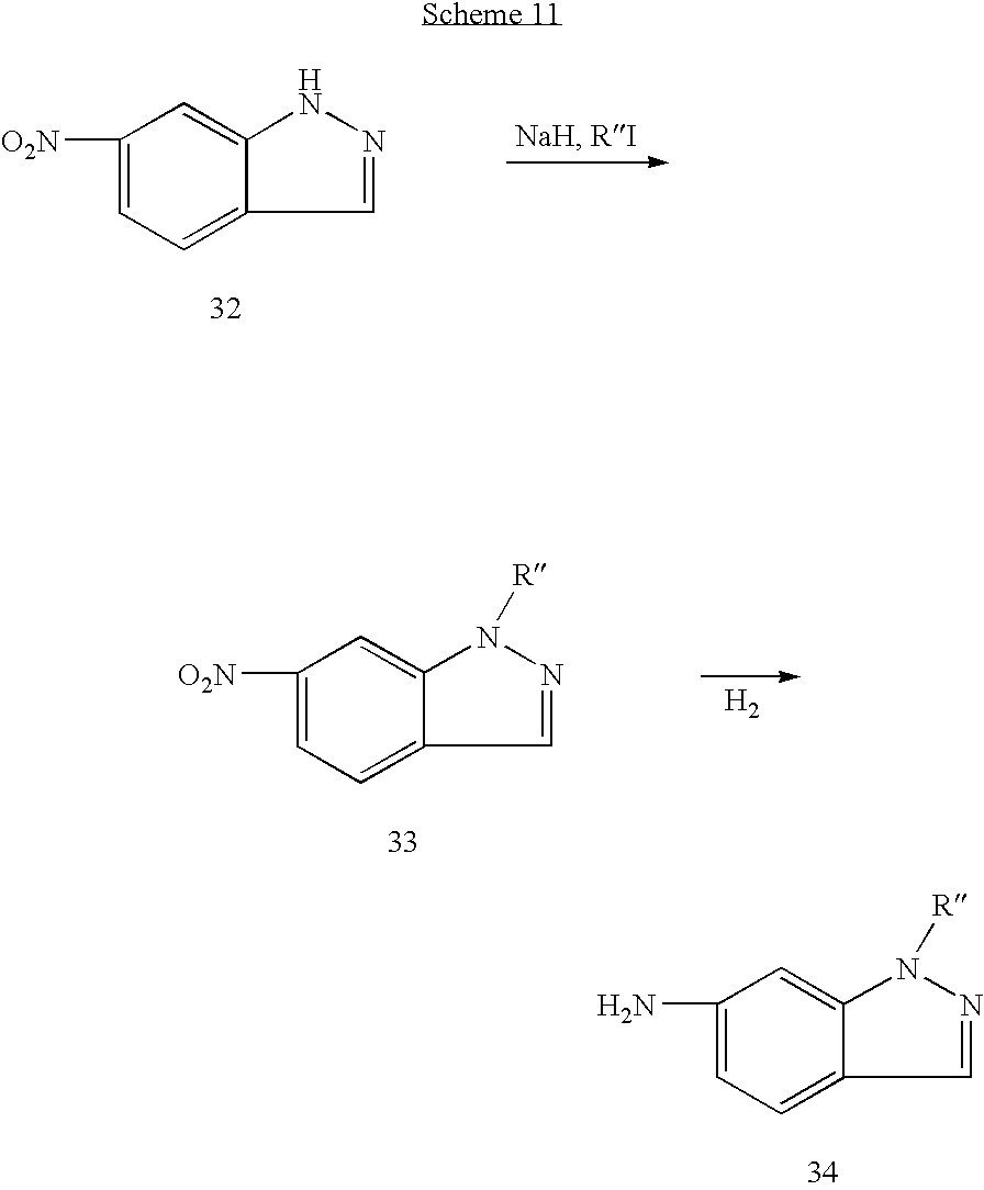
C1([O2N])=CC=C2C=NNC2=C1.C1([O2N])=CC=C2C=NN([R])C2=C1.[H2].C1(N)=CC=C2C=NN([R])C2=C1
